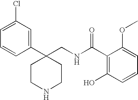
C1CC(C2=CC(Cl)=CC=C2)(CNC(C2=C(O)C=CC=C2OC)=O)CCN1
